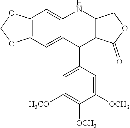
C12=C(C=C3C(=C1)NC1=C(C3C3=CC([H3CO])=C([OCH3])C([OCH3])=C3)C(=O)OC1)OCO2
